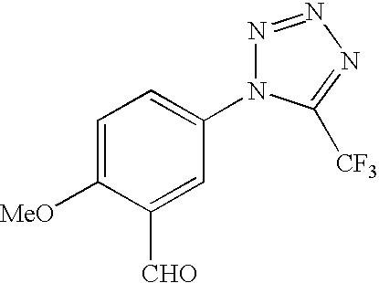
C1([MeO])=CC=C(N2N=NN=C2[CF3])C=C1[CHO]
